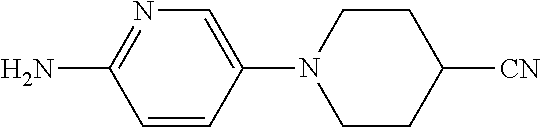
NC1=NC=C(N2CCC([CN])CC2)C=C1
